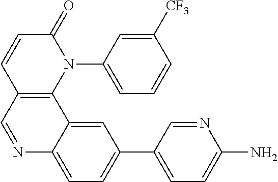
C12=C(N(C3=CC=CC([CF3])=C3)C(=O)C=C1)C1=CC(C3=CC=C(N)N=C3)=CC=C1N=C2
